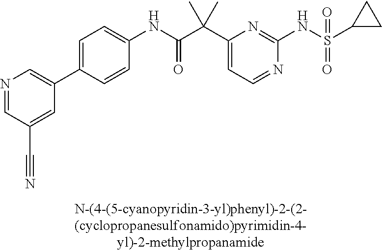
C1(NC(=O)C(C2=CC=NC(NS(=O)(=O)C3CC3)=N2)(C)C)=CC=C(C2=CN=CC(C#N)=C2)C=C1
